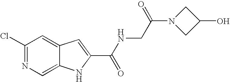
C1(Cl)=NC=C2C(=C1)C=C(C(NCC(N1CC(O)C1)=O)=O)N2
